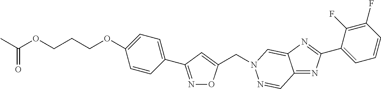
C(N1N=CC2=NC(C3=CC=CC(F)=C3F)=NC2=C1)C1=CC(C2=CC=C(OCCCOC(C)=O)C=C2)=NO1
